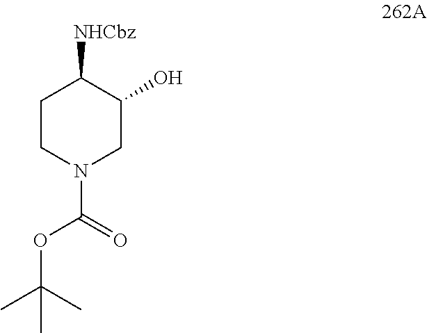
C1CN(C(OC(C)(C)C)=O)CC(O)C1[NHCbz]
